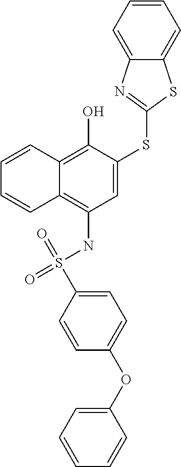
C1=C(SC2=NC3=CC=CC=C3S2)C(O)=C2C(=C1NS(=O)(=O)C1=CC=C(OC3=CC=CC=C3)C=C1)C=CC=C2
